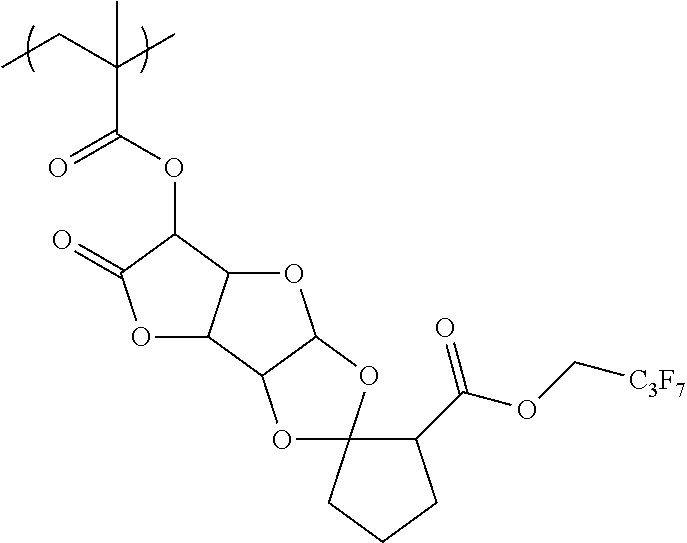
C(C(C)(C(OC1C(=O)OC2C1OC1C2OC2(O1)C(C(OC[C3F7])=O)CCC2)=O)C)C
